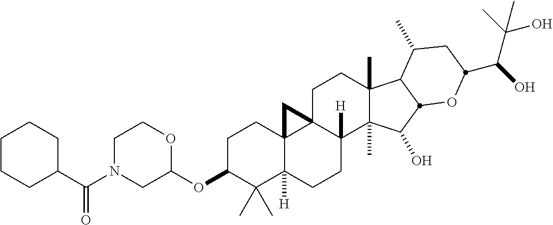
C1(C(N2CC(OC3C(C)(C)C4([H])C5(CC3)C3(CCC6(C)C(C)(C(O)C7C6C(C)CC(C(O)C(C)(O)C)O7)C3([H])CC4)C5)OCC2)=O)CCCCC1
